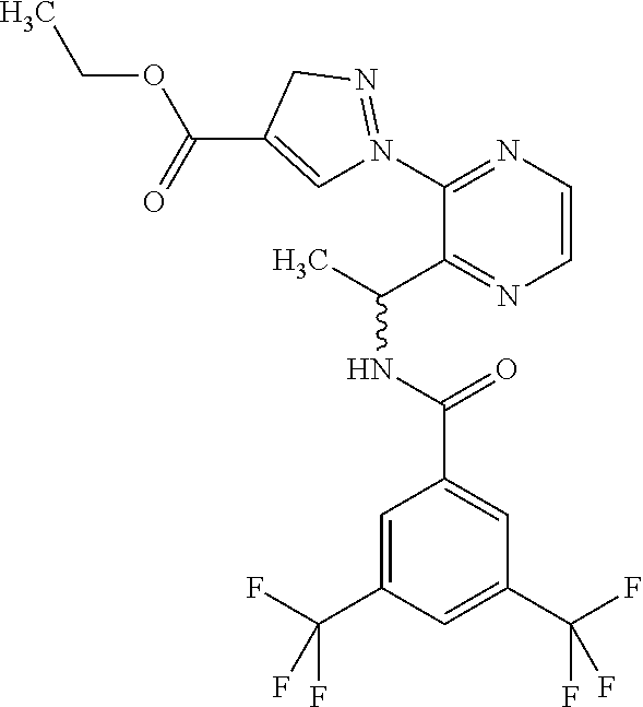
C1=C(C(=O)OCC)CN=N1C1=NC=CN=C1C(C)NC(=O)C1=CC(C(F)(F)F)=CC(C(F)(F)F)=C1
